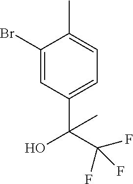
C1(Br)=CC(C(C(F)(F)F)(O)C)=CC=C1C
